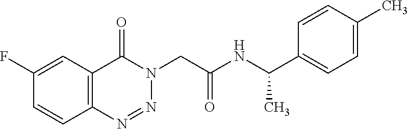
C12=C(N=NN(CC(NC(C3=CC=C(C)C=C3)C)=O)C1=O)C=CC(F)=C2
